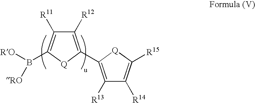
C1([R12])=C(C2=C([R13])C([R14])=C([R15])[Q]2)[Q]C(B([RO])[RO])=C1[R11]
